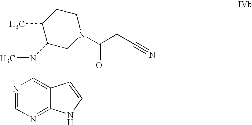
N1=CN=C2C(=C1N(C)C1CN(C(CC#N)=O)CCC1C)C=CN2
